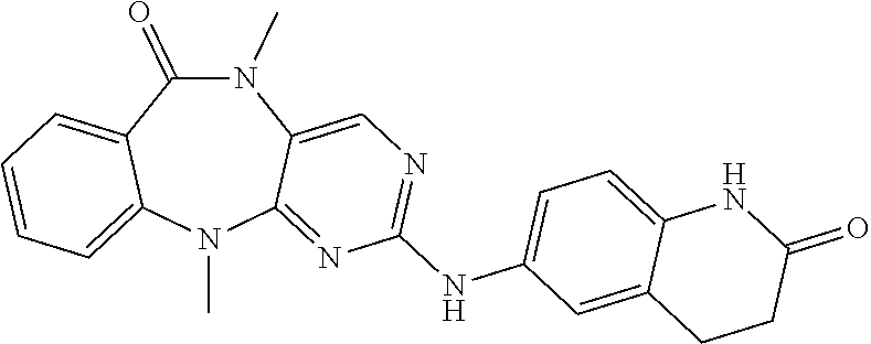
N1(C)C(=O)C2=CC=CC=C2N(C)C2=NC(NC3=CC=C4C(=C3)CCC(=O)N4)=NC=C12
